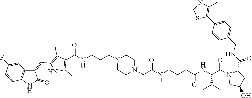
C1=NC(C)=C(C2=CC=C(CNC(=O)C3N(C(C(C(C)(C)C)NC(CCCNC(CN4CCN(CCCNC(C5=C(C)NC(C=C6C7=C(C=CC(F)=C7)NC6=O)=C5C)=O)CC4)=O)=O)=O)CC(O)C3)C=C2)S1
